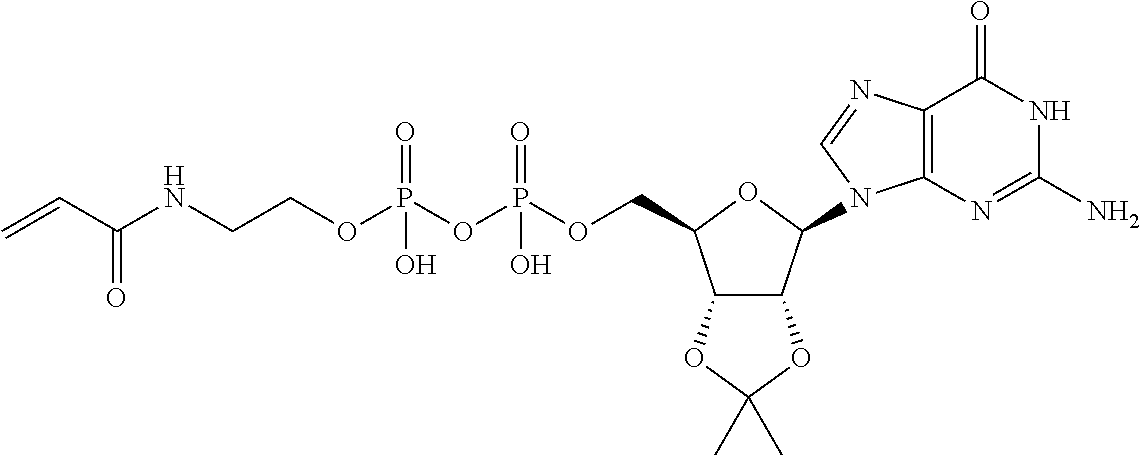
C12C(C(N3C4=C(C(=O)NC(N)=N4)N=C3)OC1COP(OP(OCCNC(C=C)=O)(=O)O)(=O)O)OC(C)(C)O2
